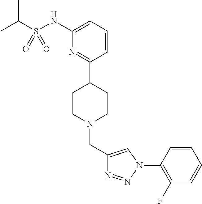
C1(NS(C(C)C)(=O)=O)=CC=CC(C2CCN(CC3=CN(C4=C(F)C=CC=C4)N=N3)CC2)=N1
